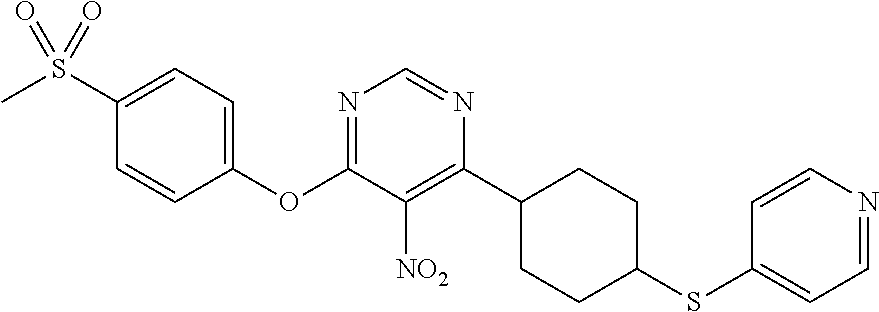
C1(OC2=NC=NC(C3CCC(SC4=CC=NC=C4)CC3)=C2[NO2])=CC=C(S(C)(=O)=O)C=C1
